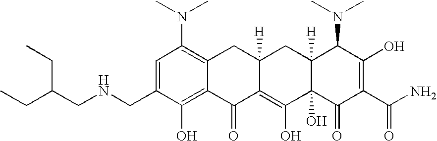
N(CC1=CC(N(C)C)=C2C(=C1O)C(=O)C1=C(O)C3(O)C([H])(CC1([H])C2)C(N(C)C)C(O)=C(C(N)=O)C3=O)CC(CC)CC
